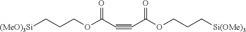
[(MeO)3Si]CCCOC(C#CC(OCCC[Si(OMe)3])=O)=O
